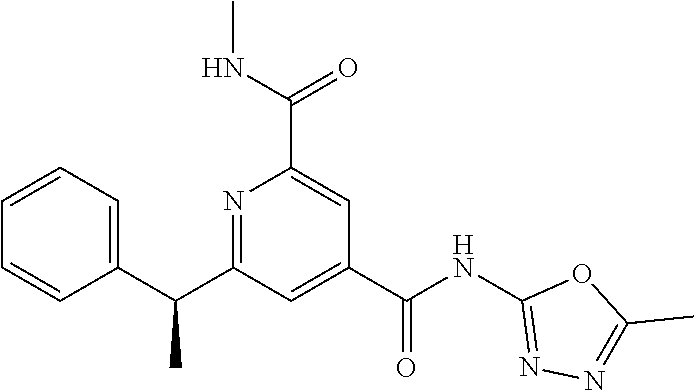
C1=CC=C(C(C2=NC(C(NC)=O)=CC(C(NC3=NN=C(C)O3)=O)=C2)C)C=C1
